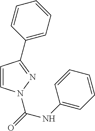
C1=CN(C(=O)NC2=CC=CC=C2)N=C1C1=CC=CC=C1
